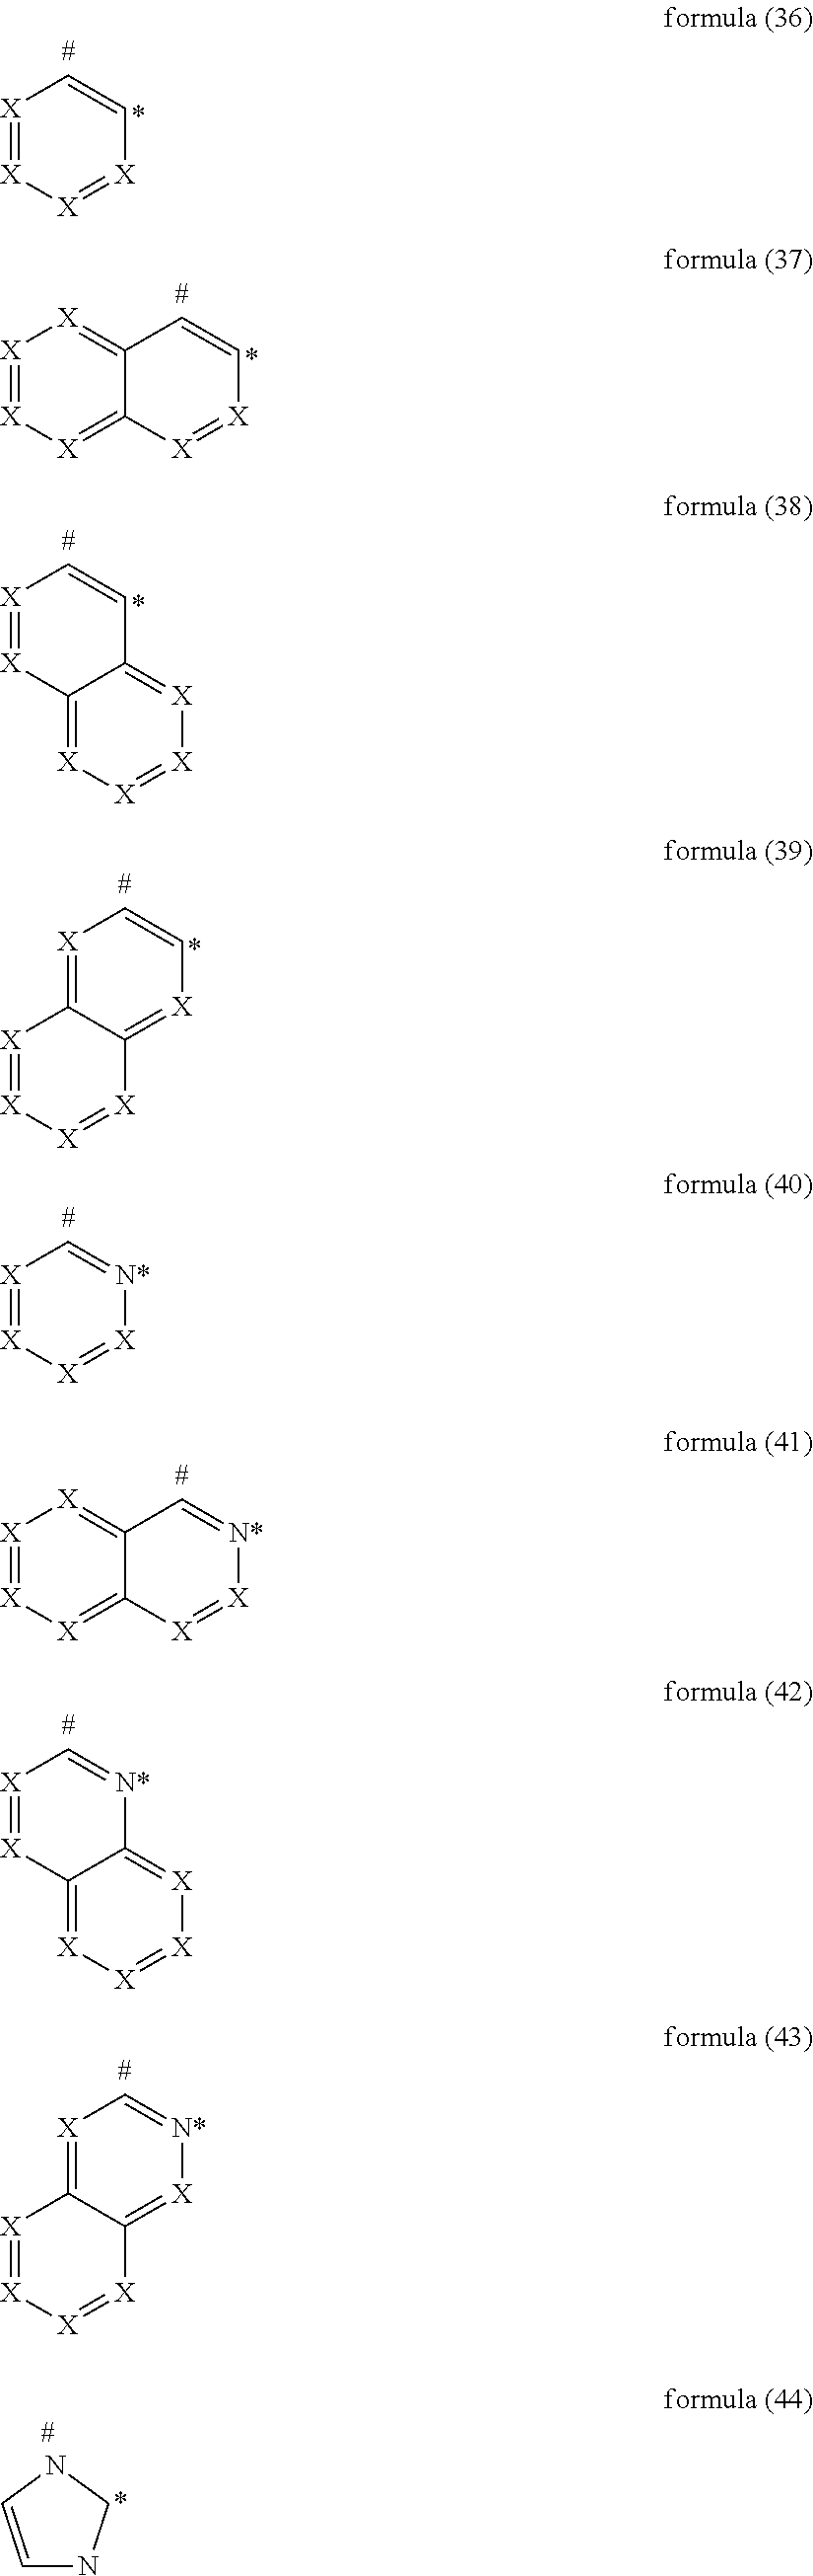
[X]1=[X][X]=[X]C=C1.C12=[X][X]=[X][X]=C1[X]=[X]C=C2.[X]1=[X]C2=[X][X]=[X][X]=C2C=C1.[X]1=C2C(=[X]C=C1)[X]=[X][X]=[X]2.[X]1=[X][X]=[X][N*]=C1.C12=[X][X]=[X][X]=C1[X]=[X][N*]=C2.[X]1=[X]C2=[X][X]=[X][X]=C2[N*]=C1.[X]1=C2C(=[X][N*]=C1)[X]=[X][X]=[X]2.C1=CNCN1
